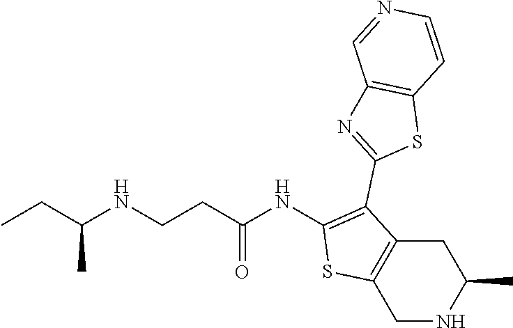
C1(NC(CCNC(CC)C)=O)=C(C2=NC3=C(S2)C=CN=C3)C2=C(S1)CNC(C)C2
